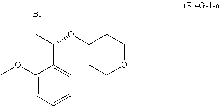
O(C1CCOCC1)C(C1=CC=CC=C1OC)CBr
